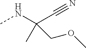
CNC(C#N)(C)COC
